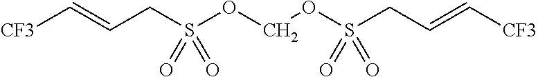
C(CS(OCOS(CC=C[CF3])(=O)=O)(=O)=O)=C[CF3]
